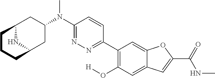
C12NC(CC(N(C3=NN=C(C4=C(O[H])C=C5C(=C4)OC(C(=O)NC)=C5)C=C3)C)C1)CCC2
